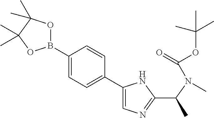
B1(C2=CC=C(C3=CN=C(C(C)N(C(OC(C)(C)C)=O)C)N3)C=C2)OC(C)(C)C(C)(C)O1
